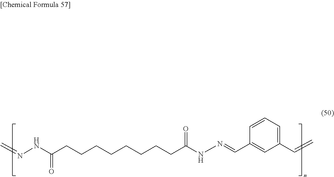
N(NC(CCCCCCCCC(NN=CC1=CC(C=C)=CC=C1)=O)=O)=C
